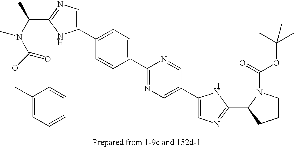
C(C1=NC=C(C2=CC=C(C3=NC=C(C4=CN=C(C5N(C(=O)OC(C)(C)C)CCC5)N4)C=N3)C=C2)N1)(N(C(=O)OCC1=CC=CC=C1)C)C
